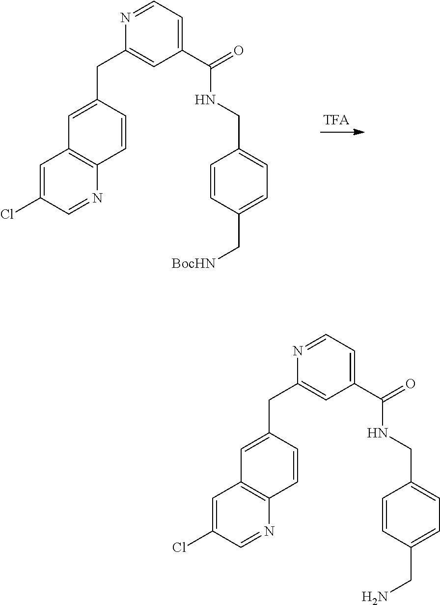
C1=C(Cl)C=NC2=C1C=C(CC1=CC(C(NCC3=CC=C(C[BocHN])C=C3)=O)=CC=N1)C=C2.C1=C(Cl)C=NC2=C1C=C(CC1=CC(C(NCC3=CC=C(CN)C=C3)=O)=CC=N1)C=C2
